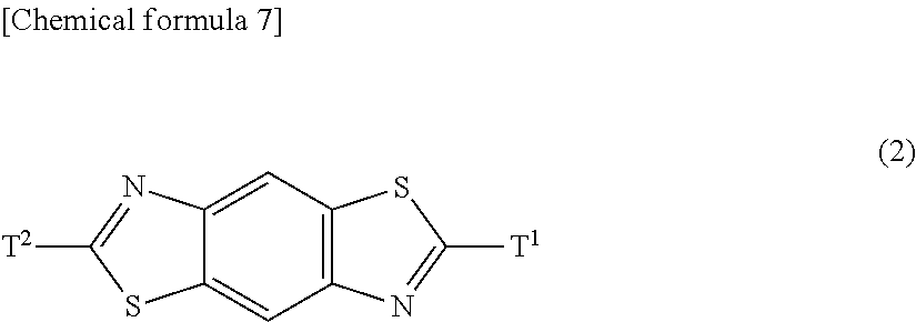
C12=CC3=C(C=C1SC([T2])=N2)N=C([T1])S3
